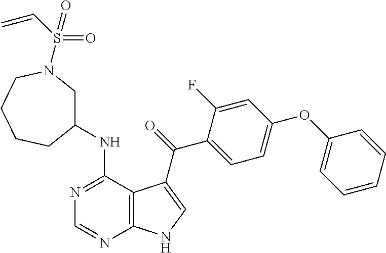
N1=C(NC2CN(S(=O)(=O)C=C)CCCC2)C2=C(N=C1)NC=C2C(=O)C1=CC=C(OC2=CC=CC=C2)C=C1F
